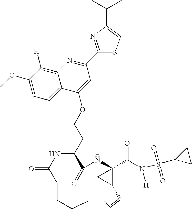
C1(OC)=CC=C2C(=C1[H])N=C(C1=NC(C(C)C)=CS1)C=C2OCCC1C(=O)NC2(C(N(S(C3CC3)(=O)=O)[H])=O)C(C2)C=CCCCCCC(=O)N1
